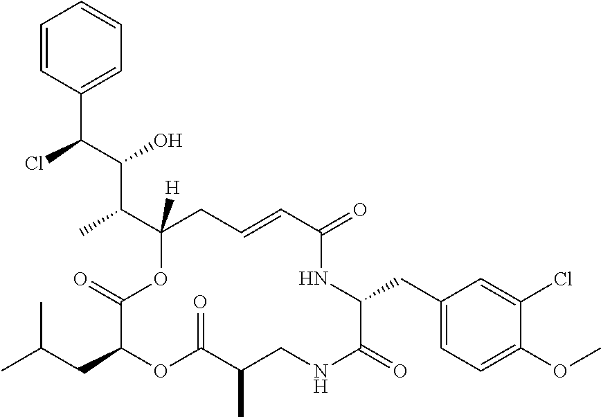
CC(C1([H])CC=CC(=O)NC(CC2=CC=C(OC)C(Cl)=C2)C(=O)NCC(C)C(=O)OC(CC(C)C)C(=O)O1)C(C(Cl)C1=CC=CC=C1)O
